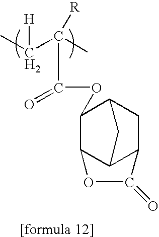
C12C3C(CC(C3)C1OC(C(C(C)[H])(C)[R])=O)C(=O)O2
